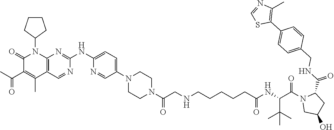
C1(=O)C(C(C)=O)=C(C)C2=C(N1C1CCCC1)N=C(NC1=CC=C(N3CCN(C(CNCCCCCC(NC(C(N4CC(O)CC4C(NCC4=CC=C(C5=C(C)N=CS5)C=C4)=O)=O)C(C)(C)C)=O)=O)CC3)C=N1)N=C2
